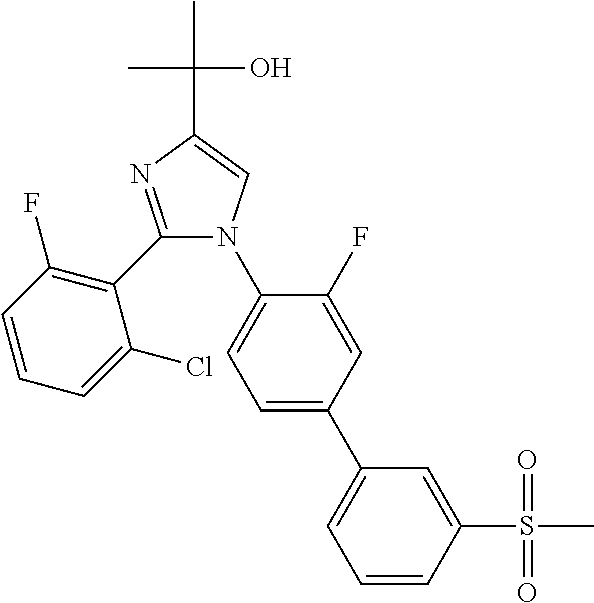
C1(C2=C(F)C=CC=C2Cl)=NC(C(C)(C)O)=CN1C1=CC=C(C2=CC=CC(S(C)(=O)=O)=C2)C=C1F
